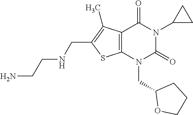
C12=C(N(CC3OCCC3)C(=O)N(C3CC3)C1=O)SC(CNCCN)=C2C
